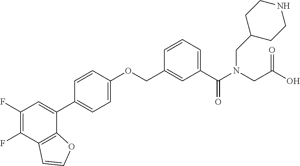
C1(F)=C(F)C2=C(C(C3=CC=C(OCC4=CC(C(N(CC(O)=O)CC5CCNCC5)=O)=CC=C4)C=C3)=C1)OC=C2
